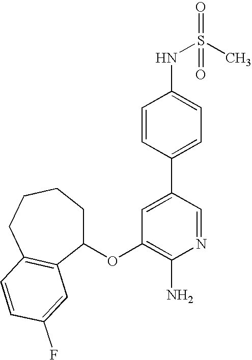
C1(OC2=C(N)N=CC(C3=CC=C(NS(C)(=O)=O)C=C3)=C2)CCCCC2=C1C=C(F)C=C2
